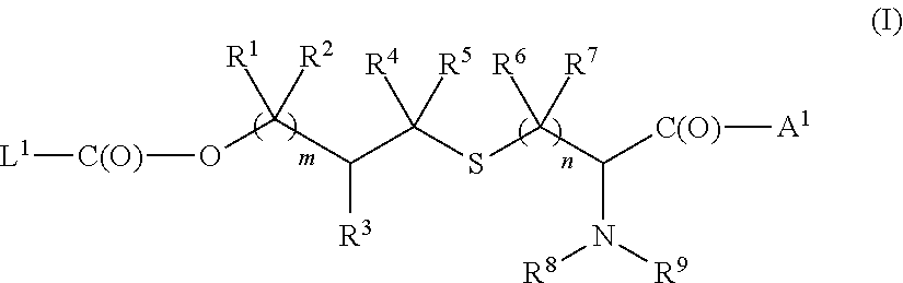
[L1][C(O)]OC(C(C(SC(C([C(O)][A1])N([R9])[R8])([R6])[R7])([R4])[R5])[R3])([R1])[R2]
